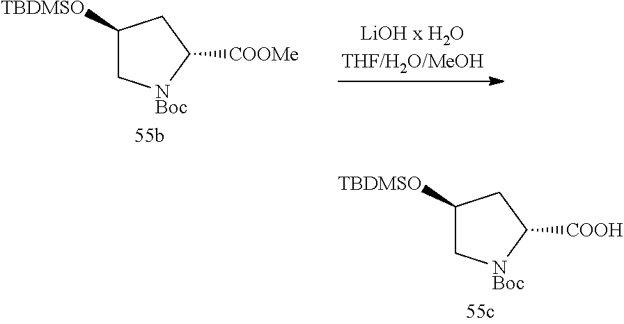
C1([TBDMSO])C[NBoc]C([COOH])C1.C1([TBDMSO])C[NBoc]C([COOMe])C1
